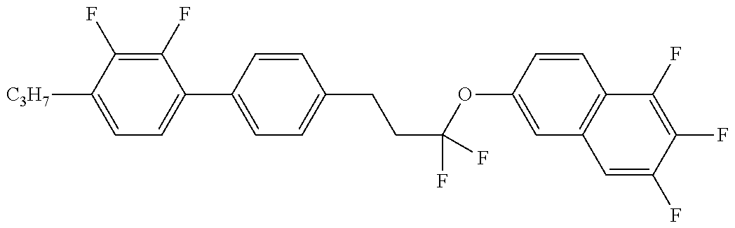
C1=C([C3H7])C(F)=C(F)C(C2=CC=C(CCC(OC3=CC4=C(C=C3)C(F)=C(F)C(F)=C4)(F)F)C=C2)=C1
